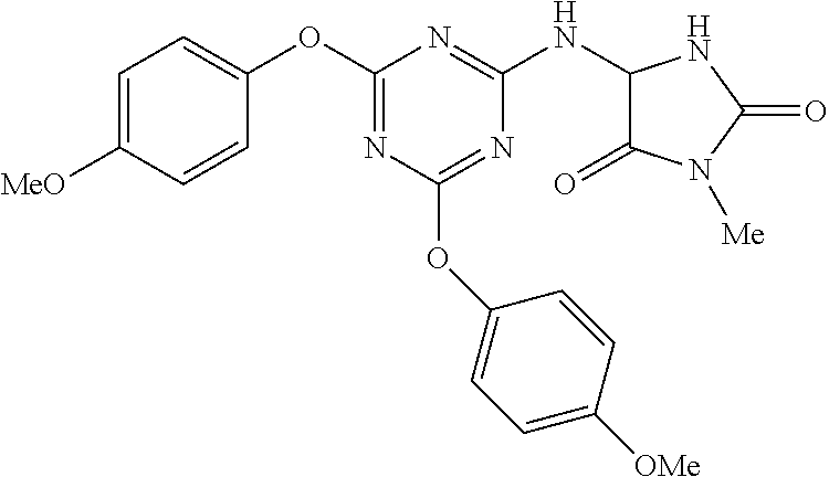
C1=C([MeO])C=CC(OC2=NC(OC3=CC=C([OMe])C=C3)=NC(NC3C(=O)N([Me])C(=O)N3)=N2)=C1
